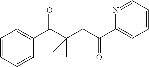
C(C(CC(C1=CC=CC=N1)=O)(C)C)(=O)C1=CC=CC=C1
